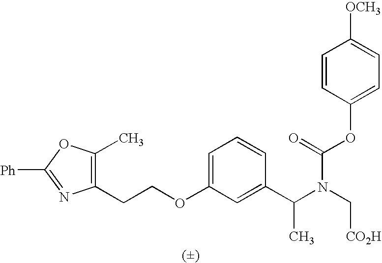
C1(CCOC2=CC=CC(C(N(C[CO2H])C(OC3=CC=C([OCH3])C=C3)=O)C)=C2)=C(C)OC([Ph])=N1
